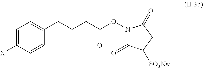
C1=C([X])C=CC(CCCC(ON2C(=O)C([SO3Na])CC2=O)=O)=C1
